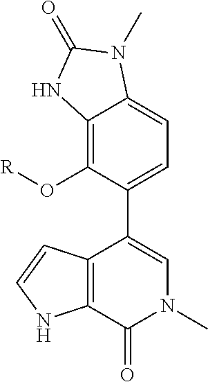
C12=C(O[R])C(C3=CN(C)C(=O)C4=C3C=CN4)=CC=C1N(C)C(=O)N2
